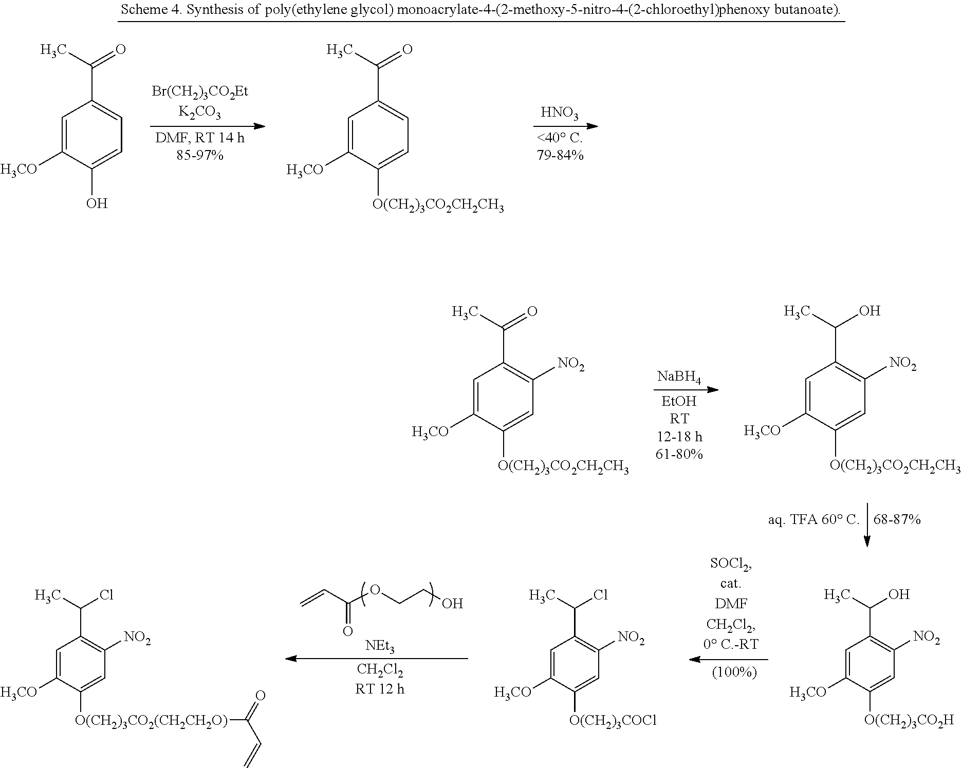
C1=C([H3CO])C([O(CH2)3CO2CH2CH3])=CC([NO2])=C1C(=O)C.C1=C([H3CO])C([O(CH2)3CO2CH2CH3])=CC([NO2])=C1C(O)C.[NaBH4].C1=C([H3CO])C(O)=CC=C1C(=O)C.C1=C([H3CO])C([O(CH2)3CO2CH2CH3])=CC=C1C(=O)C.[HNO3].C=CC(OCCO)=O.C1=C([H3CO])C([O(CH2)3CO2H])=CC([NO2])=C1C(O)C.C1=C([H3CO])C([O(CH2)3COCl])=CC([NO2])=C1C(Cl)C.C1=C([H3CO])C([O(CH2)3CO2(CH2CH2O)]C(=O)C=C)=CC([NO2])=C1C(Cl)C.[NEt3].[CH2Cl2RT 12 h]
